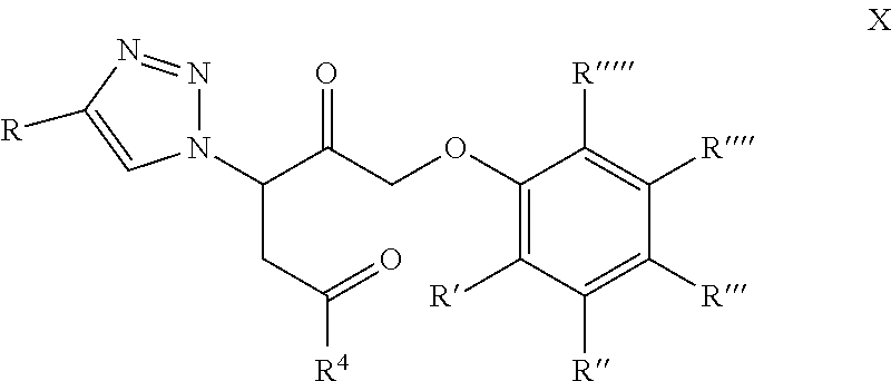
N1(C(C(COC2=C([R])C([R])=C([R])C([R])=C2[R])=O)CC([R4])=O)N=NC([R])=C1
